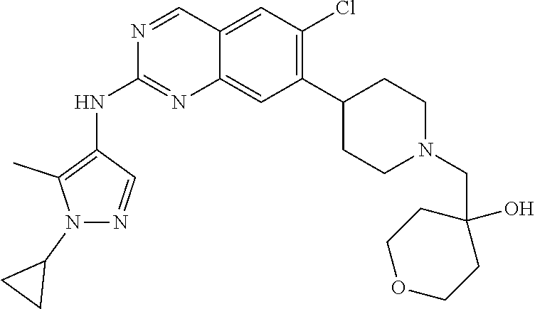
C12=CC(Cl)=C(C3CCN(CC4(O)CCOCC4)CC3)C=C1N=C(NC1=C(C)N(C3CC3)N=C1)N=C2
